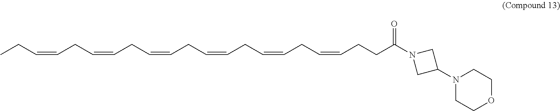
CCC=CCC=CCC=CCC=CCC=CCC=CCCC(N1CC(N2CCOCC2)C1)=O
